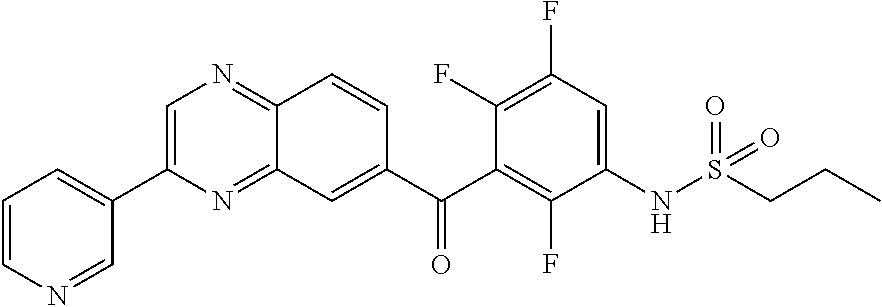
C1=C(C2=CC=CN=C2)N=C2C(=N1)C=CC(C(C1=C(F)C(NS(CCC)(=O)=O)=CC(F)=C1F)=O)=C2
